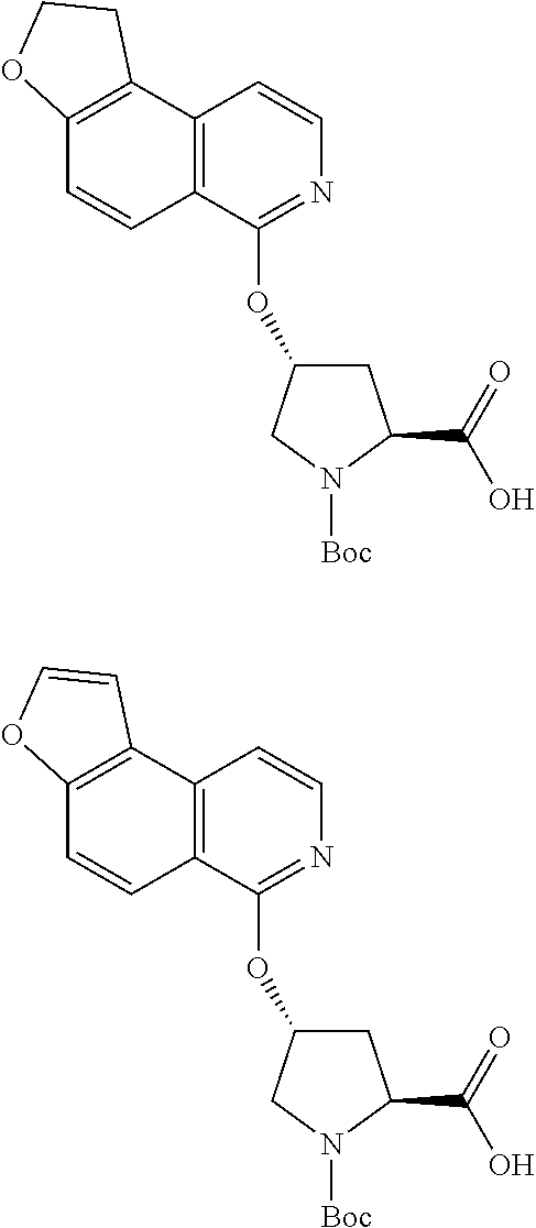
[Boc]N1C(C(=O)O)CC(OC2=NC=CC3=C2C=CC2=C3CCO2)C1.[Boc]N1C(C(=O)O)CC(OC2=NC=CC3=C2C=CC2=C3C=CO2)C1
